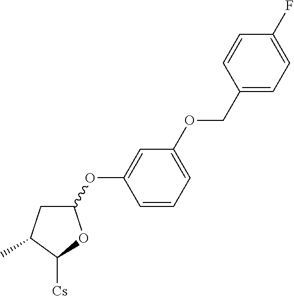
C1(OC2=CC(OCC3=CC=C(F)C=C3)=CC=C2)CC(C)C([Cs])O1
